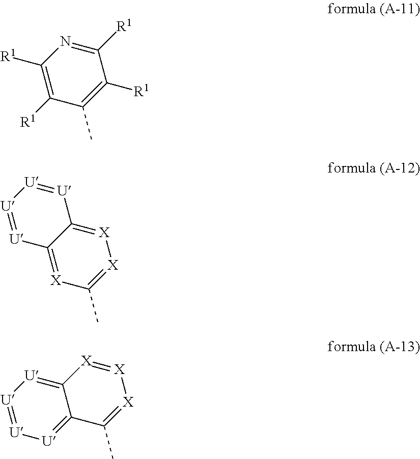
C1([R1])=C([R1])C(C)=C([R1])C([R1])=N1.[U]1=[U]C2=[X]C(C)=[X][X]=C2[U]=[U]1.[U]1=[U][U]=C2C(=[U]1)[X]=[X][X]=C2C
